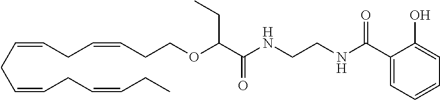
C(CC=CCC=CCCOC(C(=O)NCCNC(=O)C1=CC=CC=C1O)CC)=CCC=CCC
